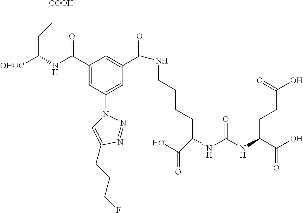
C1(C(=O)NC(CC[COOH])[OHOC])=CC(N2C=C(CCCF)N=N2)=CC(C(=O)NCCCCC(C(=O)O)NC(NC(C(O)=O)CCC(O)=O)=O)=C1
